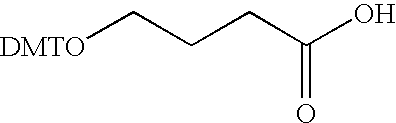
[DMTO]CCCC(O)=O
